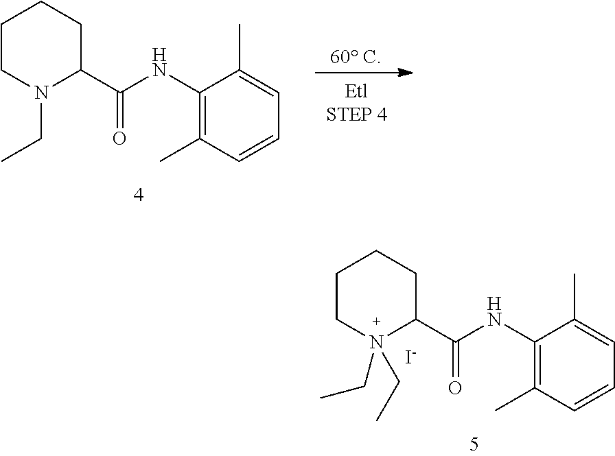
C1CN(CC)C(C(NC2=C(C)C=CC=C2C)=O)CC1.[60 C].C1CN(CC)(CC)C(C(NC2=C(C)C=CC=C2C)=O)CC1.[I-]
